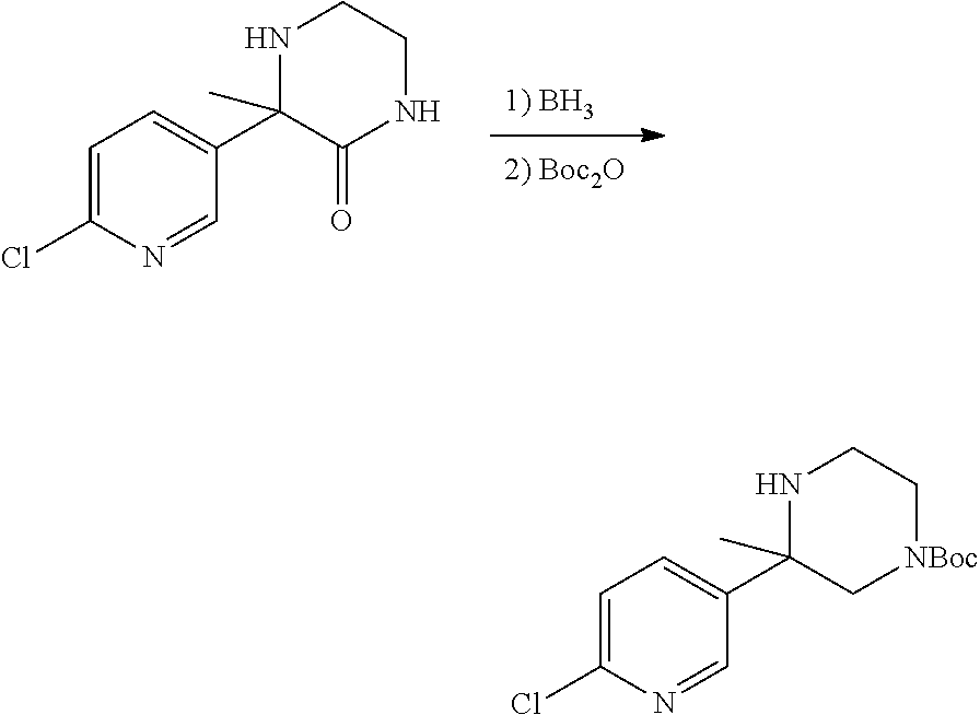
C1=C(Cl)N=CC(C2(C)C(=O)NCCN2)=C1.C1=C(Cl)N=CC(C2(C)C[NBoc]CCN2)=C1
